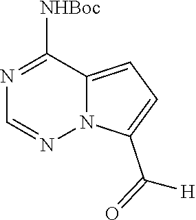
C1([NHBoc])=NC=NN2C1=CC=C2C([H])=O
